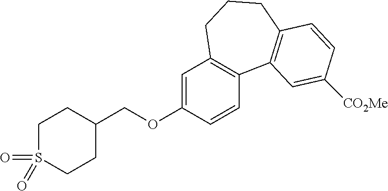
C1C(COC2=CC3=C(C=C2)C2=C(CCC3)C=CC([CO2Me])=C2)CCS(=O)(=O)C1
